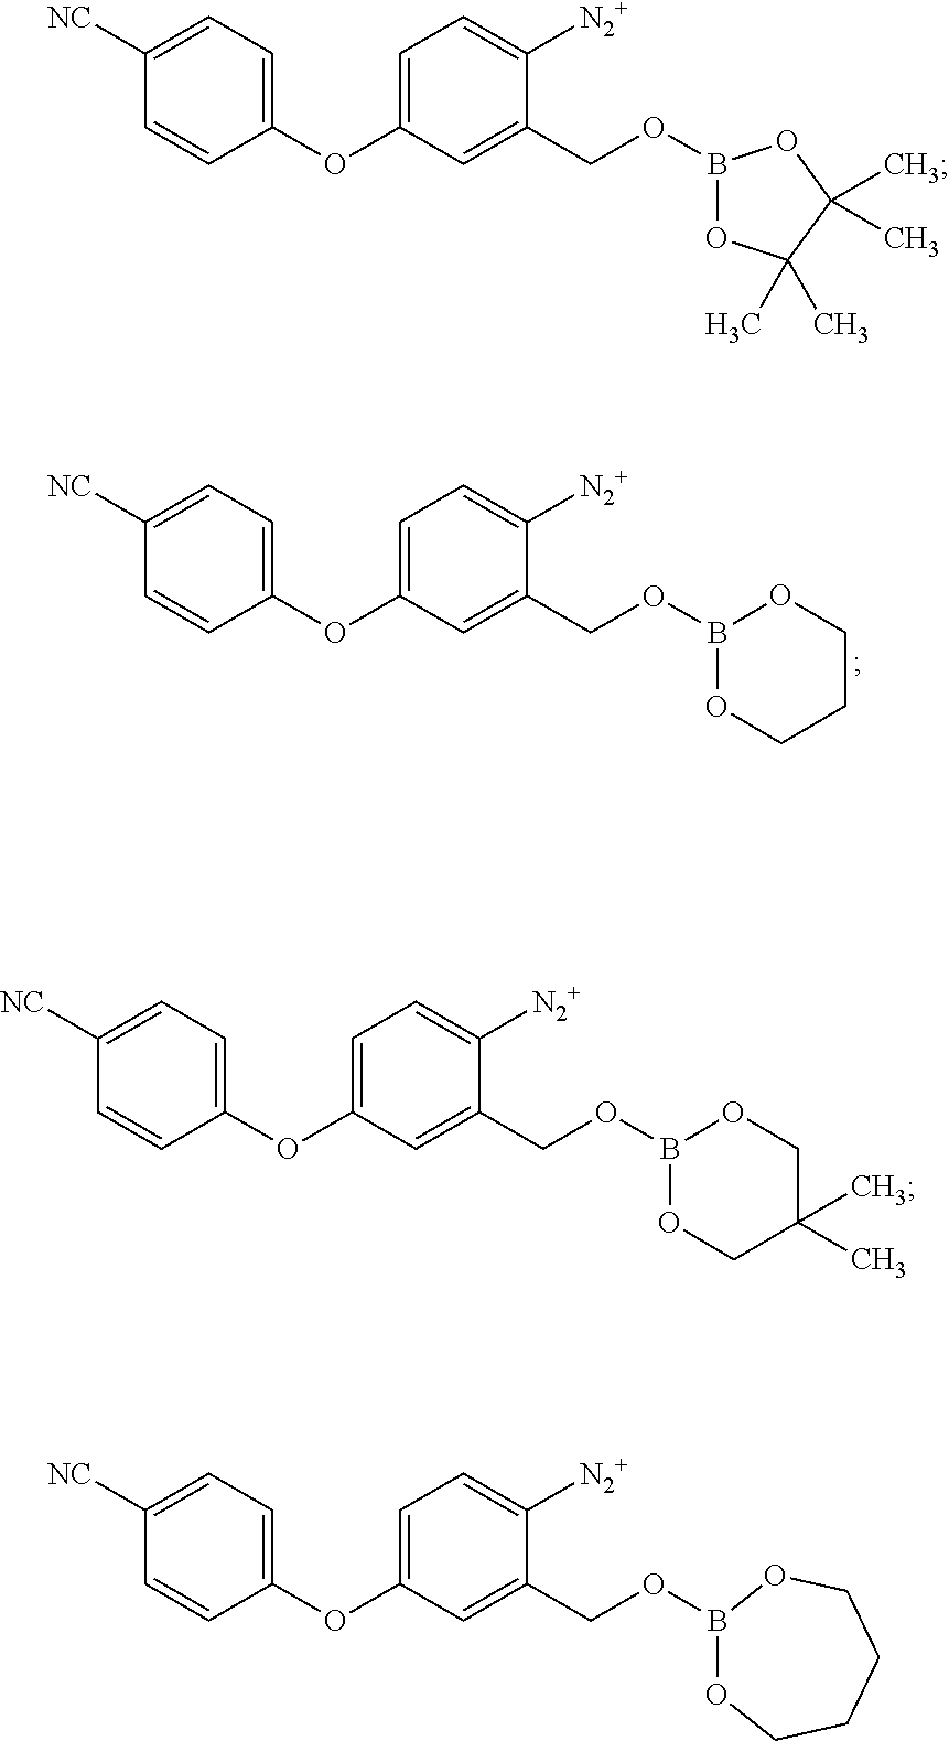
C1([NC])=CC=C(OC2=CC=C([N2+])C(COB3OC(C)(C)C(C)(C)O3)=C2)C=C1.C1([NC])=CC=C(OC2=CC=C([N2+])C(COB3OCC(C)(C)CO3)=C2)C=C1.C1([NC])=CC=C(OC2=CC=C([N2+])C(COB3OCCCO3)=C2)C=C1.C1([NC])=CC=C(OC2=CC=C([N2+])C(COB3OCCCCO3)=C2)C=C1
